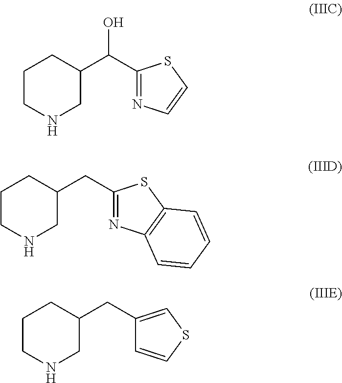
C1CNCC(C(C2=NC=CS2)O)C1.C1CNCC(CC2=NC3=C(S2)C=CC=C3)C1.C1CNCC(CC2=CSC=C2)C1
